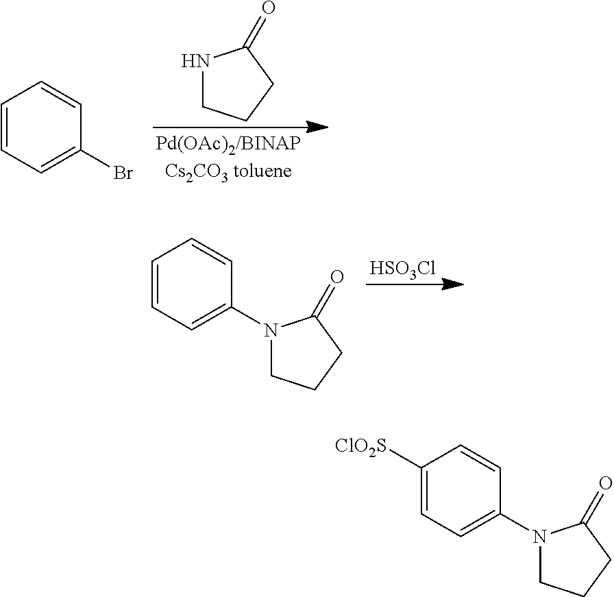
N1CCCC1=O.C1=CC=C(Br)C=C1.[HSO3Cl].C1=CC=C(N2CCCC2=O)C=C1.C1([ClO2S])=CC=C(N2CCCC2=O)C=C1
